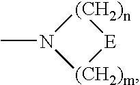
[(CH2)n]1N(C)[(CH2)m][E]1
